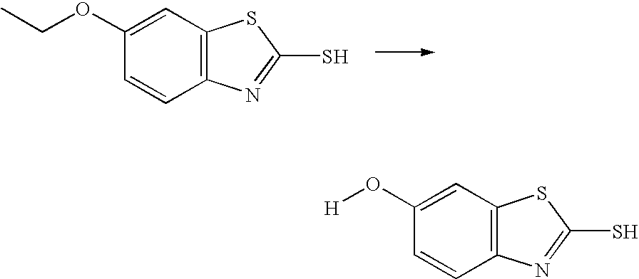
C1=CC2=C(C=C1OCC)SC(S)=N2.C1=CC2=C(C=C1O[H])SC(S)=N2
